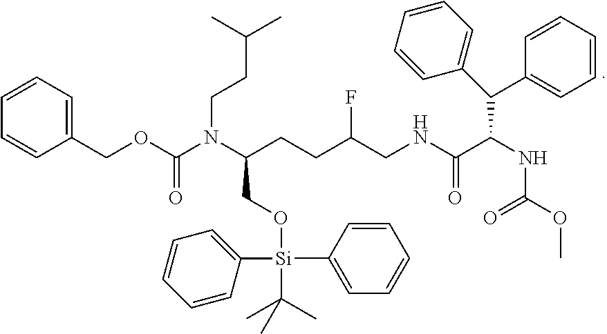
C1(COC(N(C(CO[Si](C2=CC=CC=C2)(C2=CC=CC=C2)C(C)(C)C)CCC(CNC(=O)C(NC(=O)OC)C(C2=CC=CC=C2)C2=CC=CC=C2)F)CCC(C)C)=O)=CC=CC=C1
